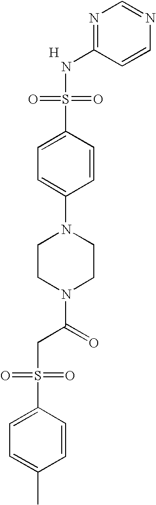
N1=C(NS(=O)(=O)C2=CC=C(N3CCN(C(=O)CS(=O)(=O)C4=CC=C(C)C=C4)CC3)C=C2)C=CN=C1.[H]
